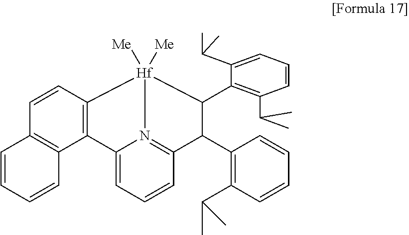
C1=CC2=C(C3=C1[Hf]1([Me])([Me])N4=C(C=CC=C34)C(C3=C(C(C)C)C=CC=C3)C1C1=C(C(C)C)C=CC=C1C(C)C)C=CC=C2
